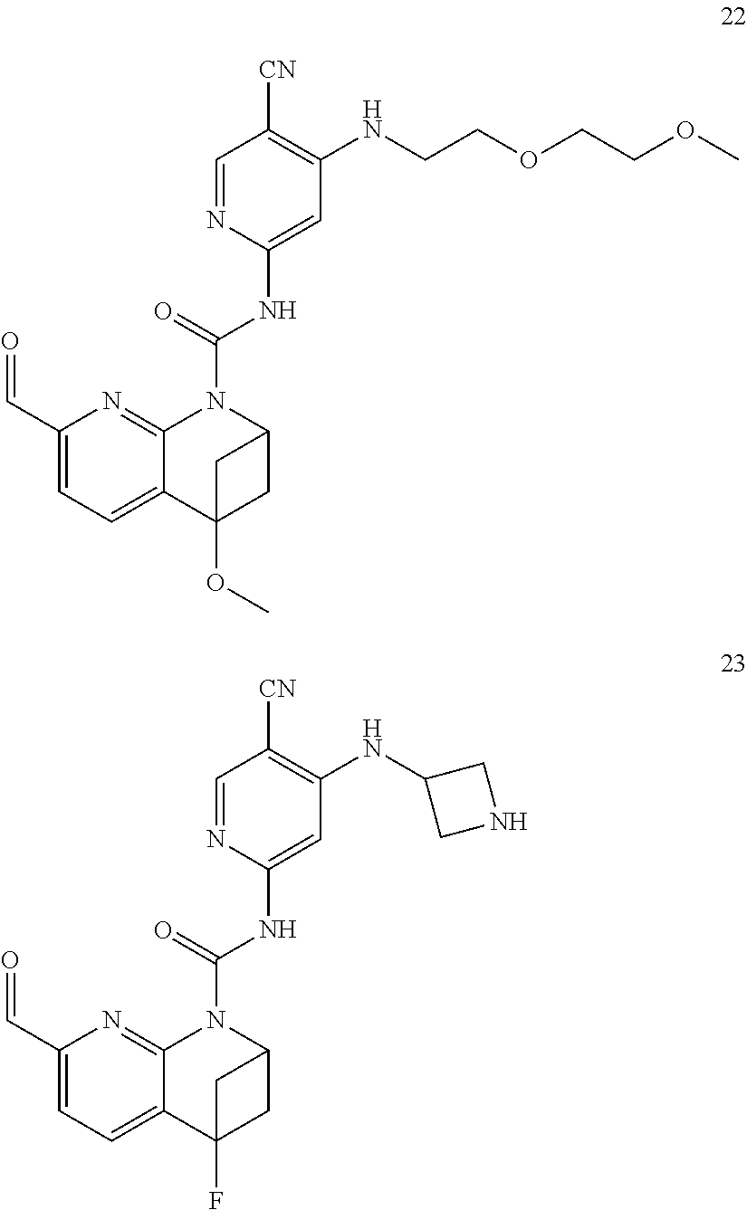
C1=NC(NC(N2C3=NC(C=O)=CC=C3C3(OC)CC2C3)=O)=CC(NCCOCCOC)=C1[CN].C1=NC(NC(N2C3=NC(C=O)=CC=C3C3(F)CC2C3)=O)=CC(NC2CNC2)=C1[CN]
